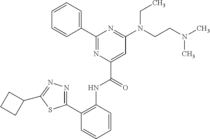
C1(C2=C(NC(C3=CC(N(CCN(C)C)CC)=NC(C4=CC=CC=C4)=N3)=O)C=CC=C2)=NN=C(C2CCC2)S1
